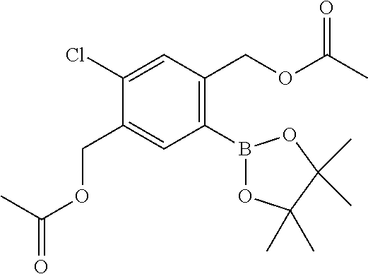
C1(Cl)=CC(COC(C)=O)=C(B2OC(C)(C)C(C)(C)O2)C=C1COC(=O)C
